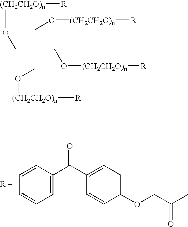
C1=CC(C(C2=CC=C(OCC(C)=O)C=C2)=O)=CC=C1.C(C(CO[(CH2CH2O)n][R])(CO[(CH2CH2O)n][R])CO[(CH2CH2O)n][R])O[(CH2CH2O)n][R]
